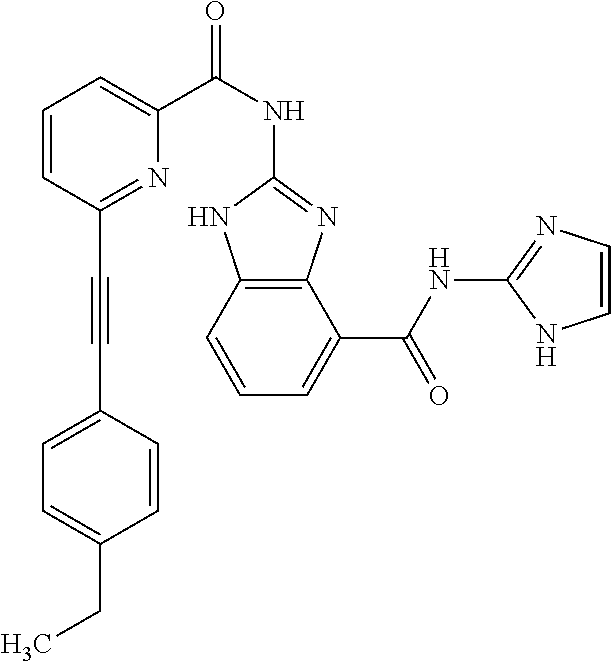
C12=C(C=CC=C1C(NC1=NC=CN1)=O)NC(NC(C1=CC=CC(C#CC3=CC=C(CC)C=C3)=N1)=O)=N2
